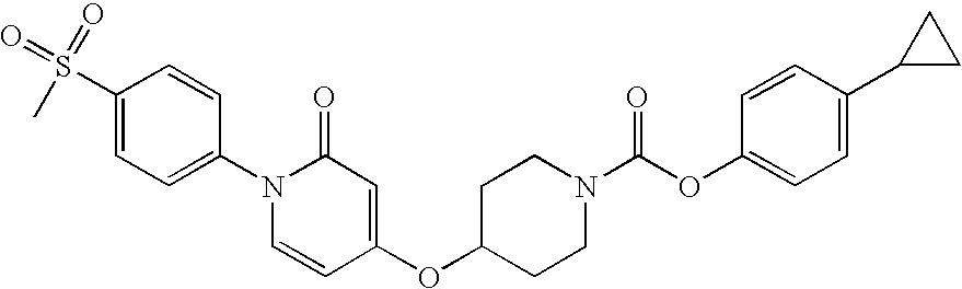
C1(N2C=CC(OC3CCN(C(OC4=CC=C(C5CC5)C=C4)=O)CC3)=CC2=O)=CC=C(S(=O)(=O)C)C=C1
